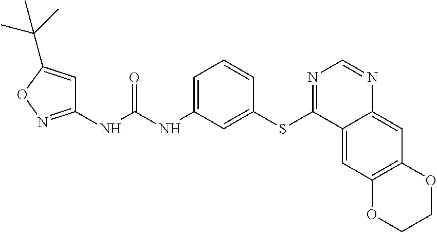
C1(NC(NC2=CC=CC(SC3=NC=NC4=CC5=C(C=C34)OCCO5)=C2)=O)=NOC(C(C)(C)C)=C1
